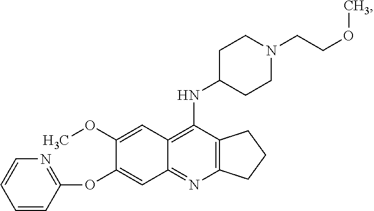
C12=C(N=C3C(=C1NC1CCN(CCOC)CC1)C=C(OC)C(OC1=NC=CC=C1)=C3)CCC2
